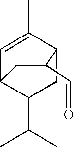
C1=C(C)CCC(C(C)C)C1CCC=O
